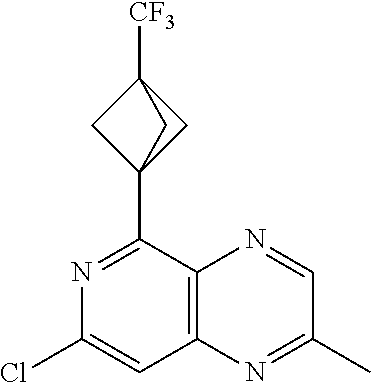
ClC1=CC2=C(C(C34CC([CF3])(C3)C4)=N1)N=CC(C)=N2
